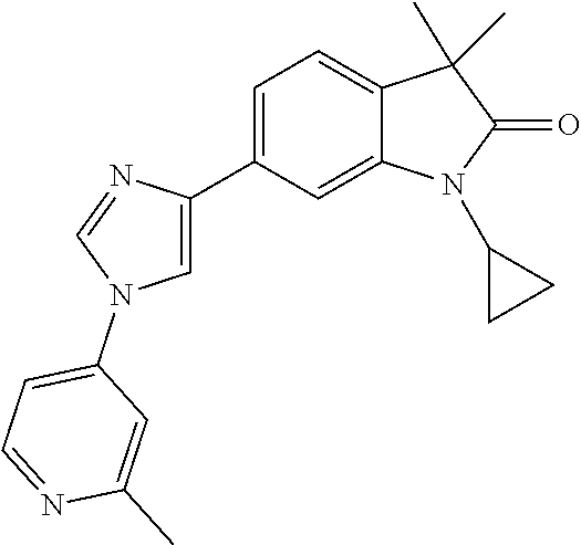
C1(C2=CN(C3=CC=NC(C)=C3)C=N2)=CC=C2C(=C1)N(C1CC1)C(=O)C2(C)C
